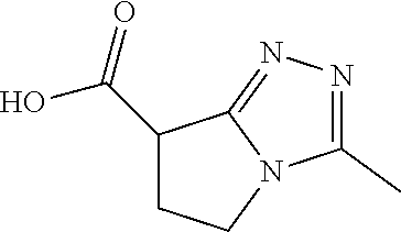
C1(C(O)=O)CCN2C1=NN=C2C
